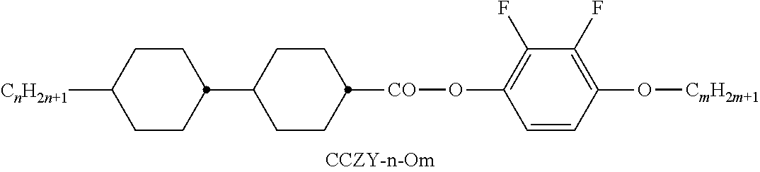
C1CC([CO]OC2=C(F)C(F)=C(O[CmH2m+1])C=C2)CCC1C1CCC([CnH2n+1])CC1
